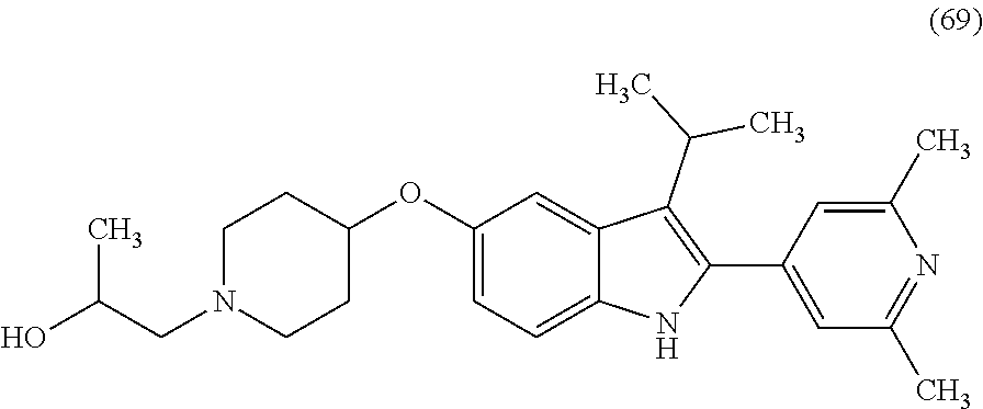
C1(OC2CCN(CC(O)C)CC2)=CC=C2C(=C1)C(C(C)C)=C(C1=CC(C)=NC(C)=C1)N2
